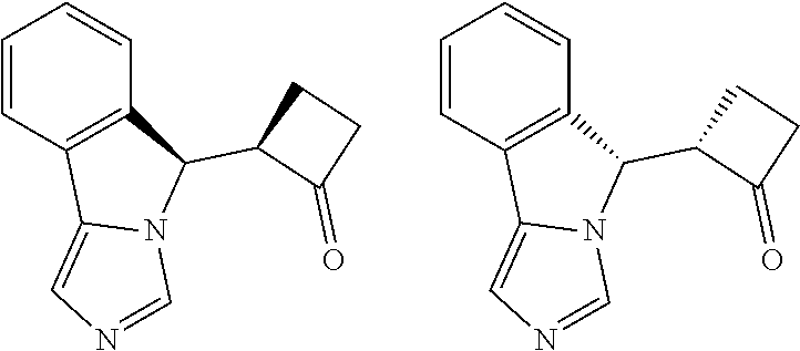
C1=CC2=C(C=C1)C(C1C(=O)CC1)N1C2=CN=C1.C1=CC2=C(C=C1)C(C1C(=O)CC1)N1C2=CN=C1
